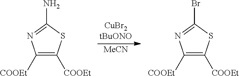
C1([COOEt])=C([COOEt])SC(N)=N1.[MeCN].C1([COOEt])=C([COOEt])SC(Br)=N1
